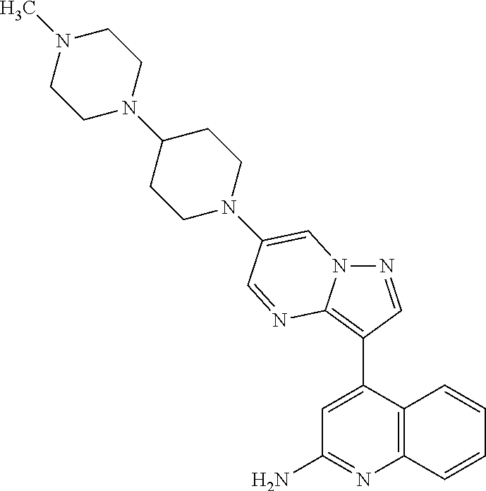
N1=CC(C2=CC(N)=NC3=C2C=CC=C3)=C2N1C=C(N1CCC(N3CCN(C)CC3)CC1)C=N2
